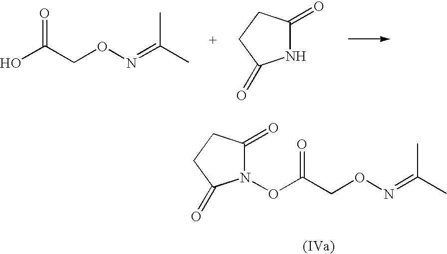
OC(CON=C(C)C)=O.N1C(=O)CCC1=O.N1(OC(CON=C(C)C)=O)C(=O)CCC1=O
